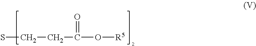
SCCC(=O)O[R5]
